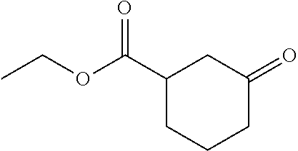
C1(C(OCC)=O)CCCC(=O)C1
